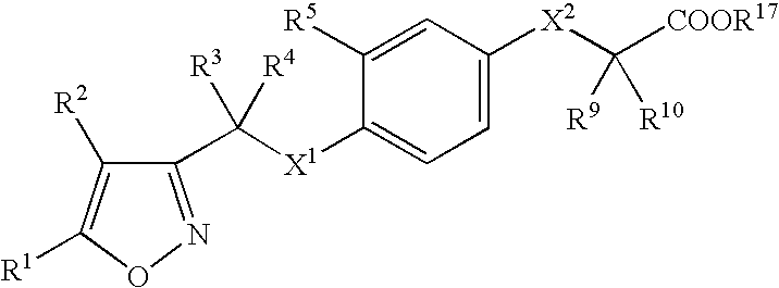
C1=C([R5])C([X1]C(C2=NOC([R1])=C2[R2])([R3])[R4])=CC=C1[X2]C([COOR17])([R9])[R10]
